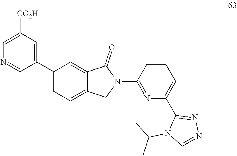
C1(C2=CC=C3C(=C2)C(=O)N(C2=NC(C4=NN=CN4C(C)C)=CC=C2)C3)=CC([CO2H])=CN=C1
